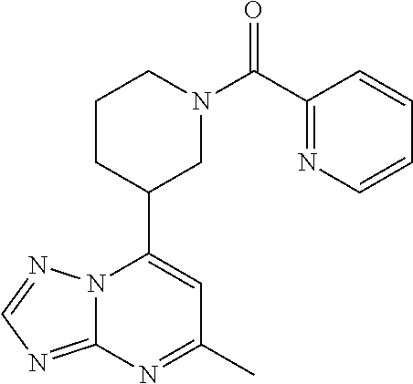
N12C(=NC=N1)N=C(C)C=C2C1CN(C(=O)C2=NC=CC=C2)CCC1
